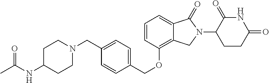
C1(=O)C(N2C(=O)C3=CC=CC(OCC4=CC=C(CN5CCC(NC(C)=O)CC5)C=C4)=C3C2)CCC(=O)N1
